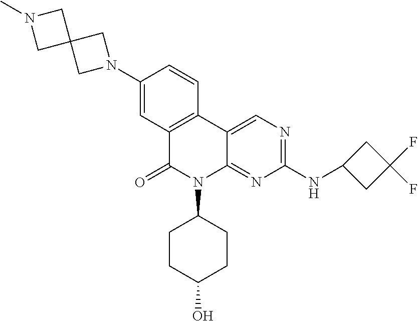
C12=C(C3=CN=C(NC4CC(F)(F)C4)N=C3N(C3CCC(O)CC3)C1=O)C=CC(N1CC3(C1)CN(C)C3)=C2
